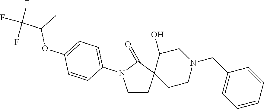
C1CC2(C(=O)N1C1=CC=C(OC(C(F)(F)F)C)C=C1)CCN(CC1=CC=CC=C1)CC2O
